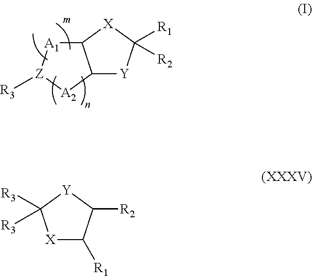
C12[A1][Z]([R3])[A2]C1[Y]C([R2])([R1])[X]2.C1([R3])([R3])[X]C([R1])C([R2])[Y]1
